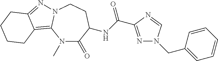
N1(C)C(=O)C(NC(=O)C2=NN(CC3=CC=CC=C3)C=N2)CCN2C1=C1C(=N2)CCCC1
